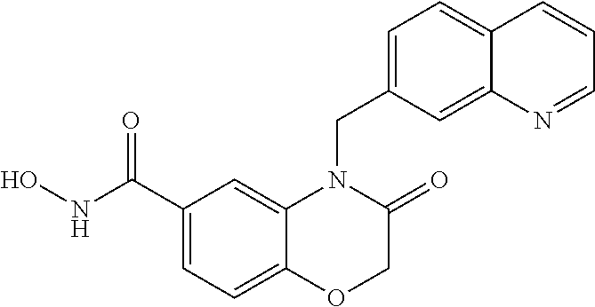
C1(C(NO)=O)=CC=C2C(=C1)N(CC1=CC=C3C(=C1)N=CC=C3)C(=O)CO2
